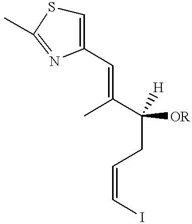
C1=C(C=C(C(CC=CI)([H])[OR])C)N=C(C)S1
